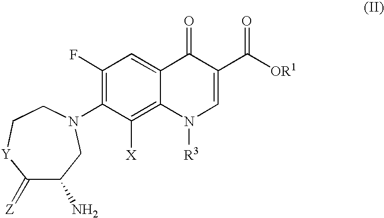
C1(=[Z])C(N)CN(C2=C(F)C=C3C(=C2[X])N([R3])C=C(C(=O)[OR1])C3=O)CC[Y]1
